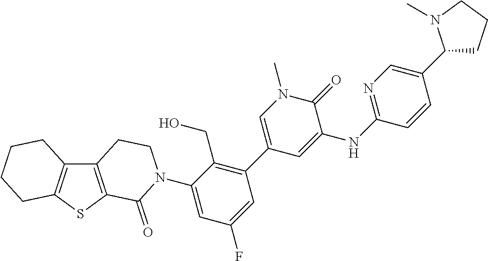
C12=C(C3=C(S1)C(=O)N(C1=CC(F)=CC(C4=CN(C)C(=O)C(NC5=NC=C(C6CCCN6C)C=C5)=C4)=C1CO)CC3)CCCC2
